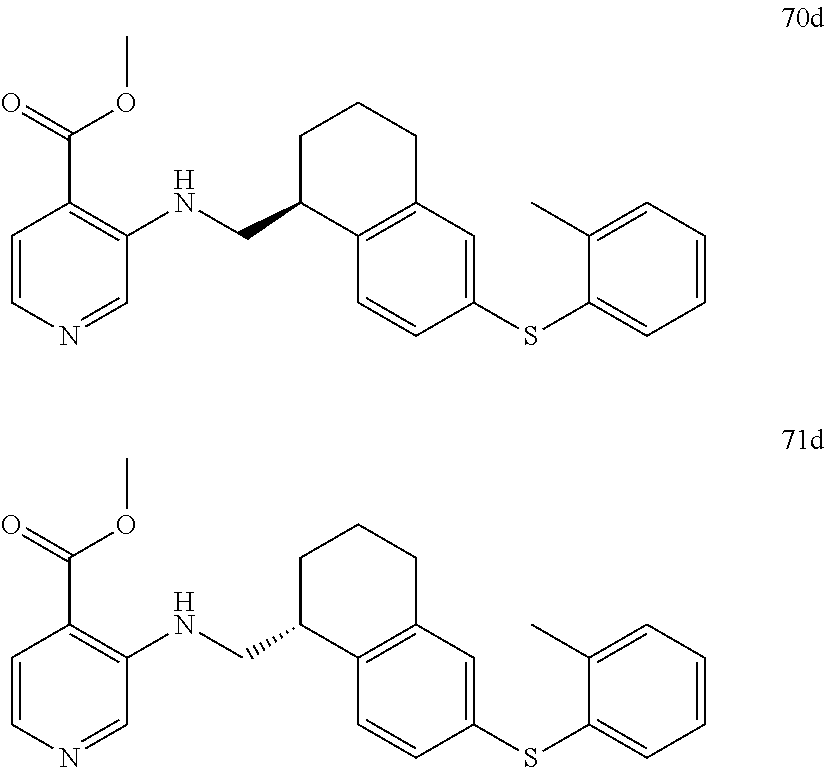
C1=CC(SC2=CC=CC=C2C)=CC2=C1C(CNC1=C(C(OC)=O)C=CN=C1)CCC2.C1=CC(SC2=CC=CC=C2C)=CC2=C1C(CNC1=C(C(OC)=O)C=CN=C1)CCC2
